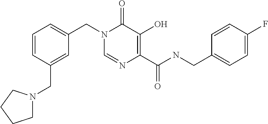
C1=NC(C(NCC2=CC=C(F)C=C2)=O)=C(O)C(=O)N1CC1=CC=CC(CN2CCCC2)=C1
